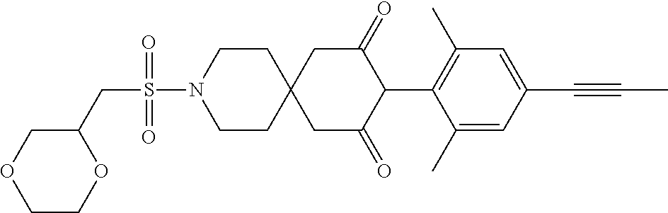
C1CN(S(=O)(=O)CC2COCCO2)CCC12CC(=O)C(C1=C(C)C=C(C#CC)C=C1C)C(=O)C2
